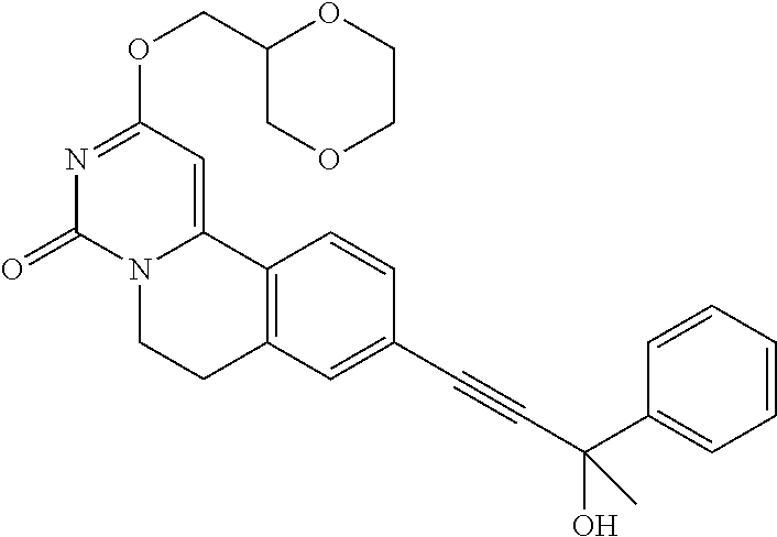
C1(COC2=NC(=O)N3C(=C2)C2=C(CC3)C=C(C#CC(C3=CC=CC=C3)(O)C)C=C2)COCCO1
